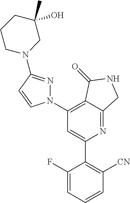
C1(N2N=C(N3CC(C)(O)CCC3)C=C2)=C2C(=NC(C3=C([CN])C=CC=C3F)=C1)CNC2=O
